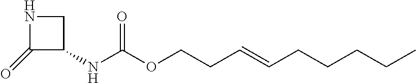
C1(=O)C(NC(OCCC=CCCCCC)=O)CN1
